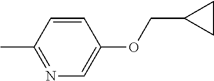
C1=CC(C)=NC=C1OCC1CC1
